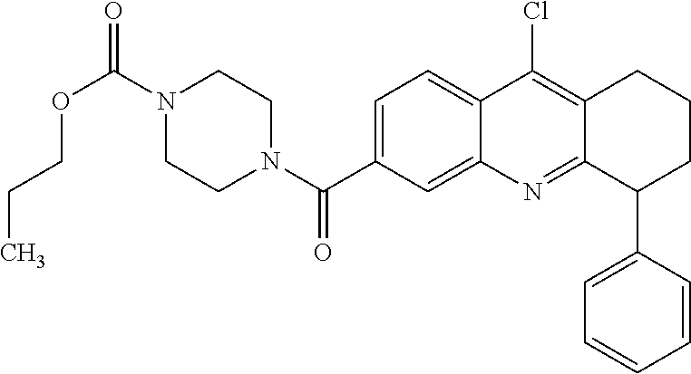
N1(C(OCCC)=O)CCN(C(=O)C2=CC=C3C(=C2)N=C2C(=C3Cl)CCCC2C2=CC=CC=C2)CC1
